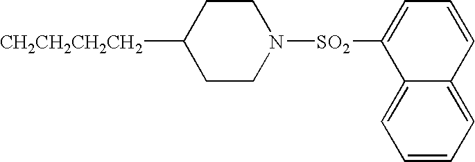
[CH2CH2CH2CH2]C1CCN([SO2]C2=CC=CC3=CC=CC=C23)CC1
